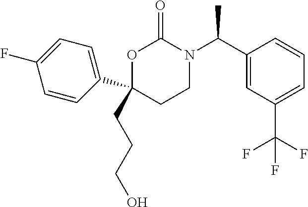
C1(CCCO)(C2=CC=C(F)C=C2)CCN(C(C2=CC(C(F)(F)F)=CC=C2)C)C(=O)O1
